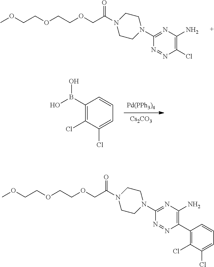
N1=NC(Cl)=C(N)N=C1N1CCN(C(COCCOCCOC)=O)CC1.[Pd(PPh3)4].[Cs2CO3].C1(B(O)O)=C(Cl)C(Cl)=CC=C1.C1(C2=C(N)N=C(N3CCN(C(COCCOCCOC)=O)CC3)N=N2)=C(Cl)C(Cl)=CC=C1
